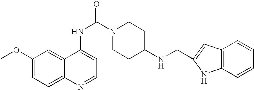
C1(OC)=CC=C2C(=C1)C(NC(N1CCC(NCC3=CC4=C(N3)C=CC=C4)CC1)=O)=CC=N2
